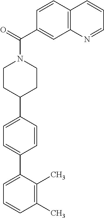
C1(C)=C(C)C(C2=CC=C(C3CCN(C(C4=CC5=C(C=C4)C=CC=N5)=O)CC3)C=C2)=CC=C1
